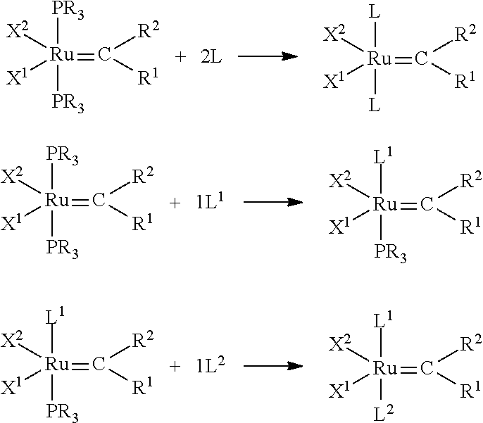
C(=[Ru]([X1])([X2])([PR3])[PR3])([R2])[R1].C(=[Ru]([X1])([X2])([L])[L])([R2])[R1].C(=[Ru]([X1])([X2])([PR3])[PR3])([R2])[R1].C(=[Ru]([X1])([X2])([L1])[PR3])([R2])[R1].C(=[Ru]([X1])([X2])([L1])[PR3])([R2])[R1].C(=[Ru]([X1])([X2])([L1])[L2])([R2])[R1]
